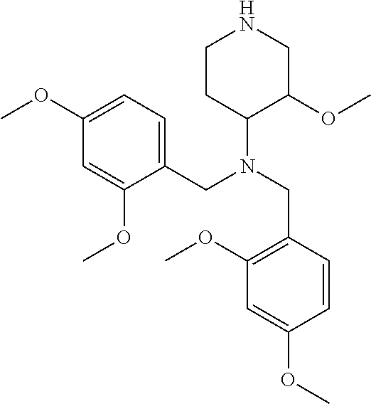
N1CCC(N(CC2=C(OC)C=C(OC)C=C2)CC2=CC=C(OC)C=C2OC)C(OC)C1
